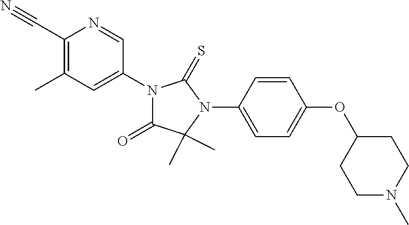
C1(C#N)=C(C)C=C(N2C(=O)C(C)(C)N(C3=CC=C(OC4CCN(C)CC4)C=C3)C2=S)C=N1
